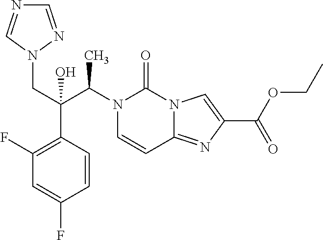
N1(C(C(CN2N=CN=C2)(C2=C(F)C=C(F)C=C2)O)C)C=CC2=NC(C(=O)OCC)=CN2C1=O
